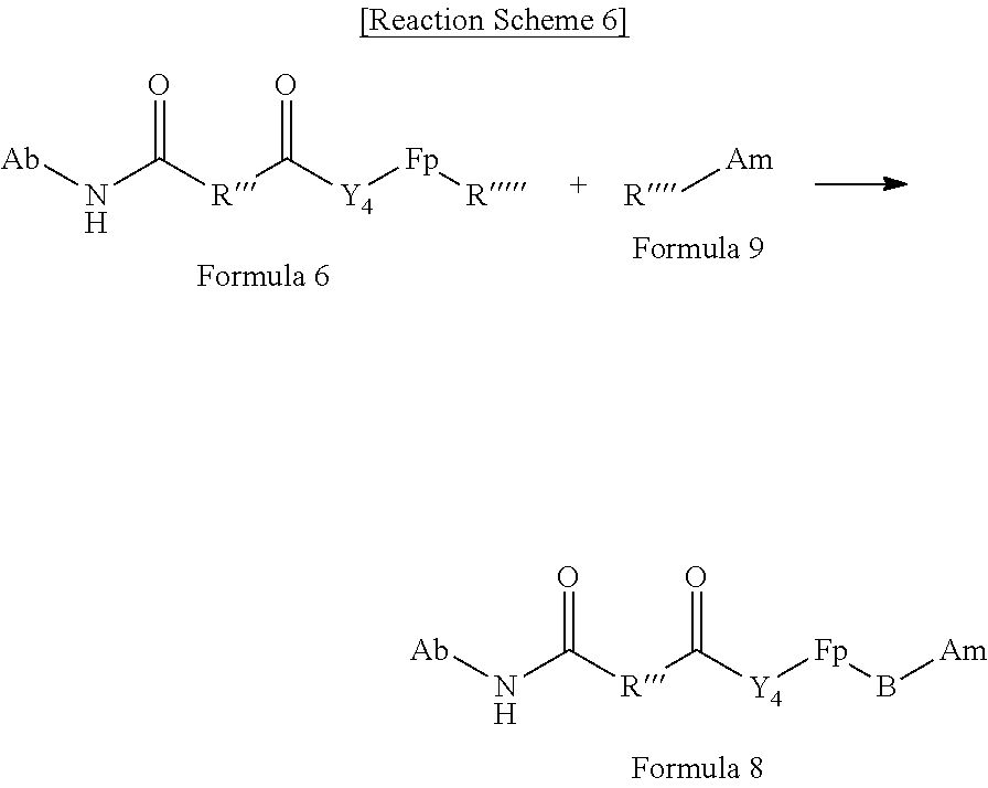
N(C([R]C([Y4][Fp][R])=O)=O)[Ab].[R][Am].N(C([R]C([Y4][Fp]B[Am])=O)=O)[Ab]
